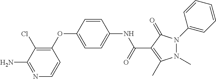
N1(C)N(C2=CC=CC=C2)C(=O)C(C(NC2=CC=C(OC3=C(Cl)C(N)=NC=C3)C=C2)=O)=C1C
